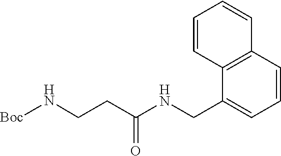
C1=CC2=C(C=C1)C(CNC(CCN[Boc])=O)=CC=C2
